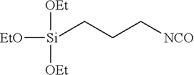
[EtO][Si]([OEt])([OEt])CCC[NCO]
